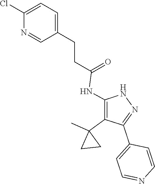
N1C(NC(CCC2=CC=C(Cl)N=C2)=O)=C(C2(C)CC2)C(C2=CC=NC=C2)=N1
